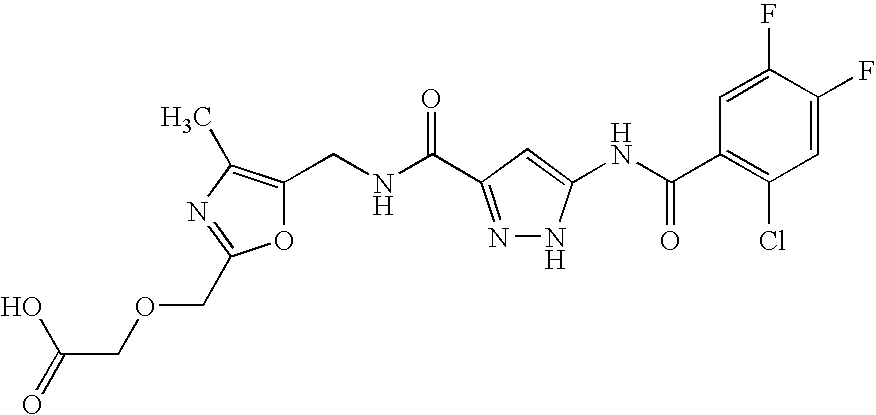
C1(CNC(=O)C2=NNC(NC(C3=C(Cl)C=C(F)C(F)=C3)=O)=C2)=C(C)N=C(COCC(=O)O)O1
